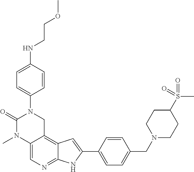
C1=C2C(=C3C(=N1)NC(C1=CC=C(CN4CCC(S(=O)(C)=O)CC4)C=C1)=C3)CN(C1=CC=C(NCCOC)C=C1)C(=O)N2C
